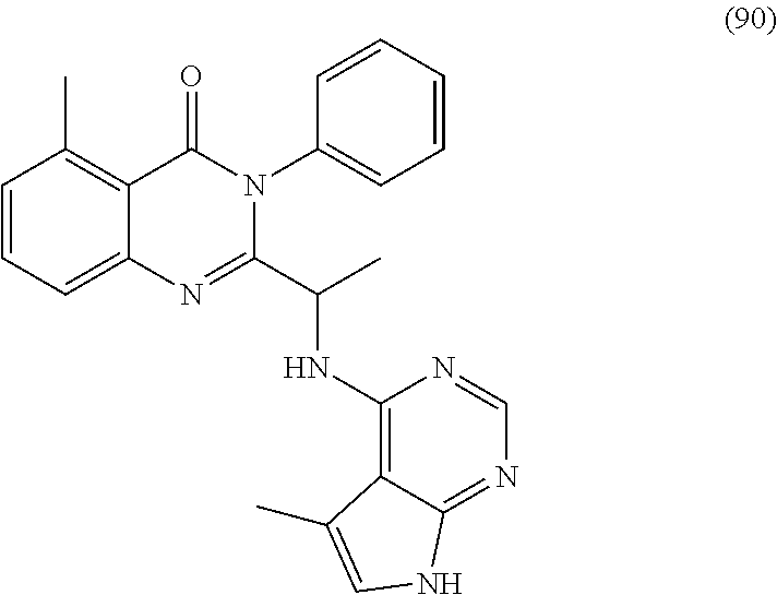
C1=CC=C2C(=C1C)C(=O)N(C1=CC=CC=C1)C(C(NC1=C3C(=NC=N1)NC=C3C)C)=N2
